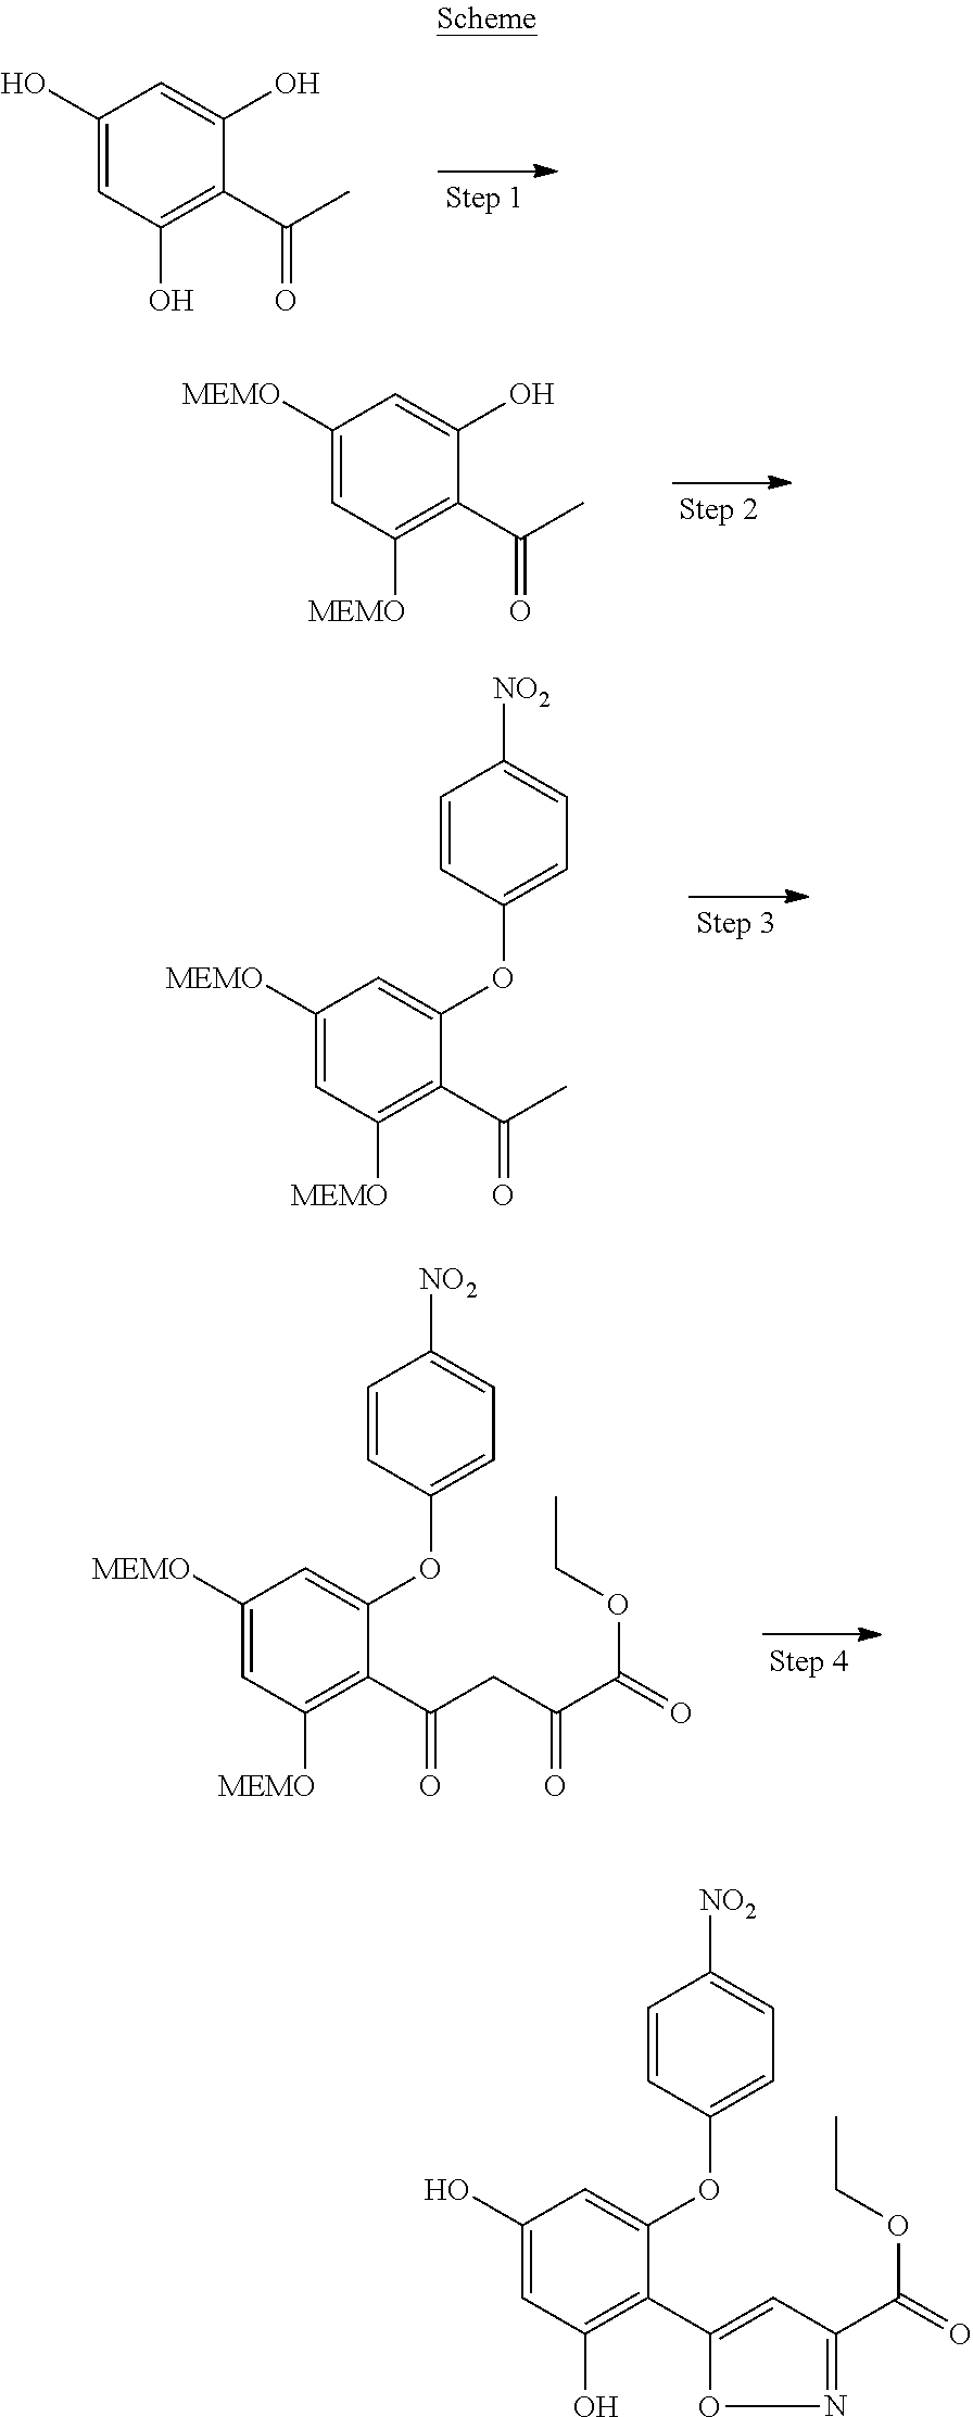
C1(O)=CC(O)=C(C(C)=O)C(O)=C1.C1([MEMO])=CC([MEMO])=C(C(C)=O)C(O)=C1.C1([MEMO])=CC([MEMO])=C(C(C)=O)C(OC2=CC=C([NO2])C=C2)=C1.C1([MEMO])=CC([MEMO])=C(C(CC(C(=O)OCC)=O)=O)C(OC2=CC=C([NO2])C=C2)=C1.C1(O)=CC(O)=C(C2=CC(C(=O)OCC)=NO2)C(OC2=CC=C([NO2])C=C2)=C1
